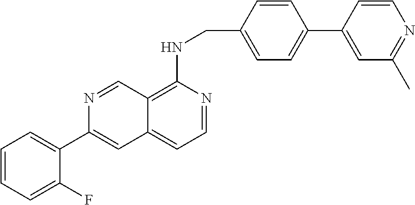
C1=C(C2=CC3=CC=NC(NCC4=CC=C(C5=CC(C)=NC=C5)C=C4)=C3C=N2)C(F)=CC=C1
